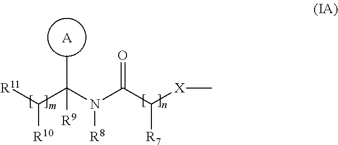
[A].[R11]C(C(N(C(C([X]C)[R7])=O)[R8])(C)[R9])[R10]
